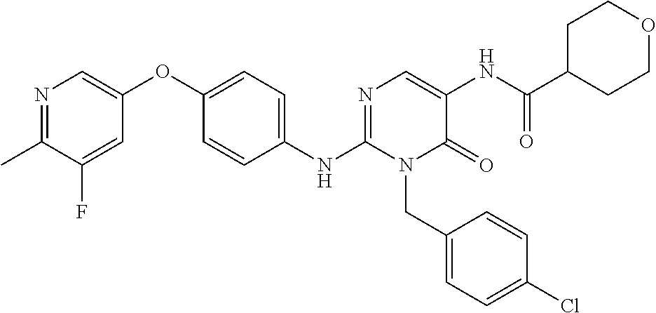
C1(NC2=NC=C(NC(C3CCOCC3)=O)C(=O)N2CC2=CC=C(Cl)C=C2)=CC=C(OC2=CN=C(C)C(F)=C2)C=C1
